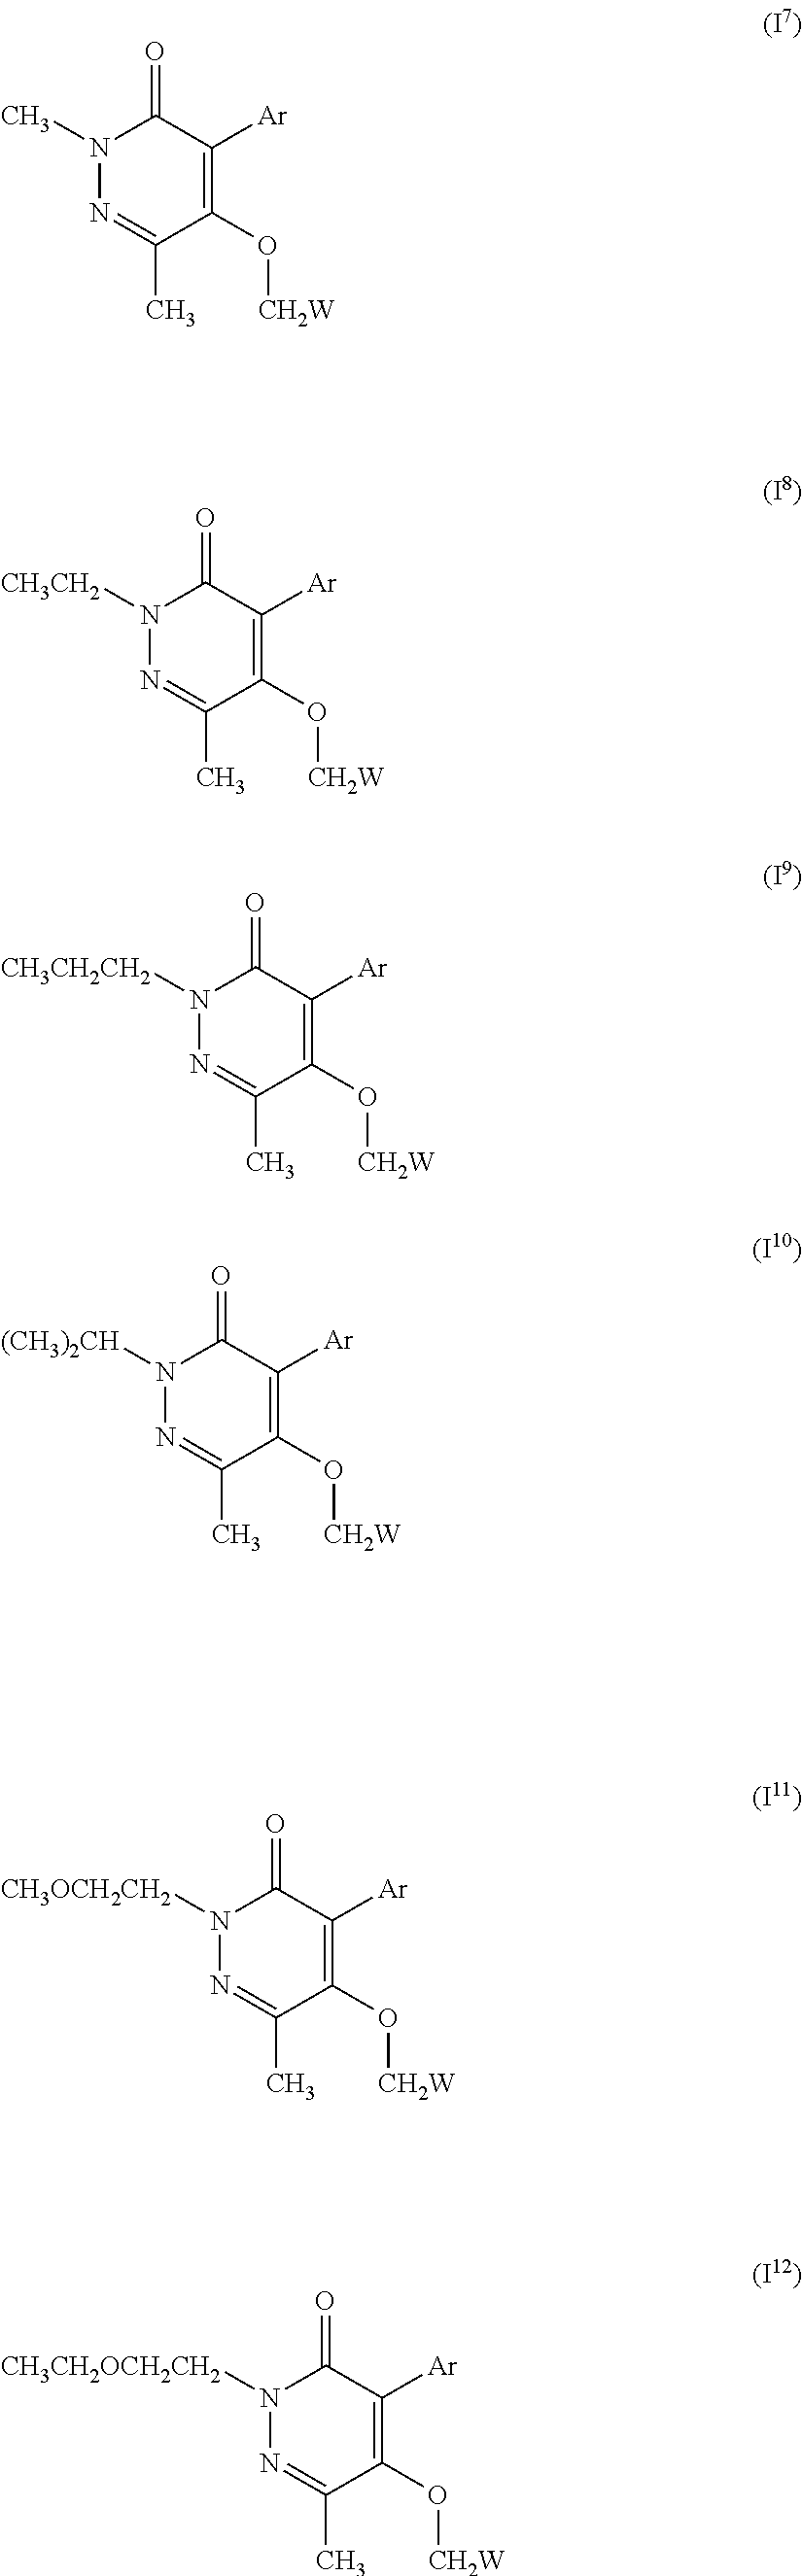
N1(C)N=C(C)C(O[CH2W])=C([Ar])C1=O.N1([CH3CH2])N=C(C)C(O[CH2W])=C([Ar])C1=O.N1([CH3CH2CH2])N=C(C)C(O[CH2W])=C([Ar])C1=O.N1([(CH3)2CH])N=C(C)C(O[CH2W])=C([Ar])C1=O.N1([CH3OCH2CH2])N=C(C)C(O[CH2W])=C([Ar])C1=O.N1([CH3CH2OCH2CH2])N=C(C)C(O[CH2W])=C([Ar])C1=O
